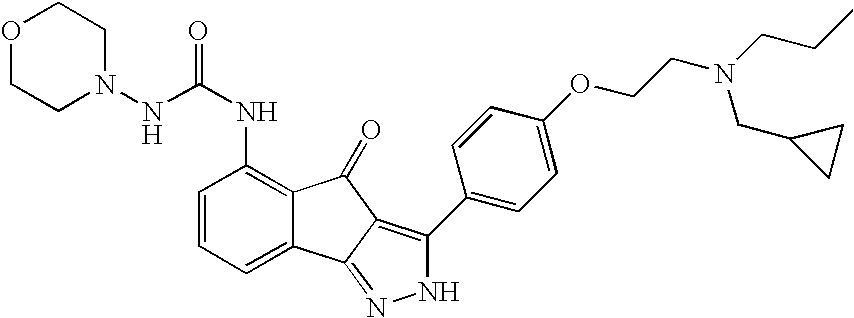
O1CCN(NC(NC2=C3C(=CC=C2)C2=NNC(C4=CC=C(OCCN(CCC)CC5CC5)C=C4)=C2C3=O)=O)CC1
